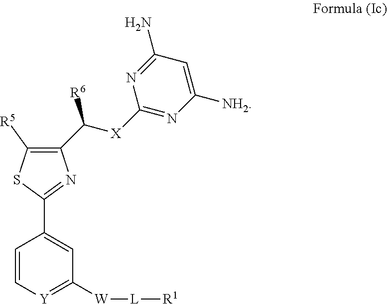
C1([R5])=C(C([X]C2=NC([NH2])=CC(N)=N2)[R6])N=C(C2=CC([W][L][R1])=[Y]C=C2)S1
